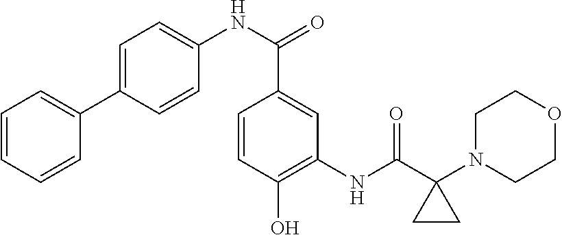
C1=CC=CC(C2=CC=C(NC(=O)C3=CC(NC(C4(N5CCOCC5)CC4)=O)=C(O)C=C3)C=C2)=C1
